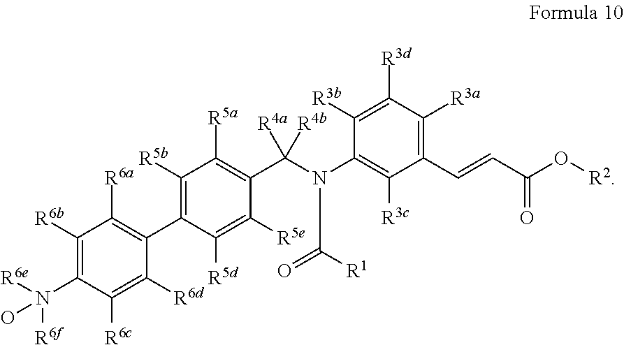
C1([R3b])=C([R3d])C([R3a])=C(C=CC(O[R2])=O)C([R3c])=C1N(C(=O)[R1])C(C1=C([R5a])C([R5b])=C(C2=C([R6a])C([R6b])=C(N([R6e])([R6f])O)C([R6c])=C2[R6d])C([R5d])=C1[R5e])([R4a])[R4b]
